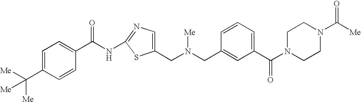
C1=C(C([Me])([Me])[Me])C=CC(C(NC2=NC=C(CN(CC3=CC(C(N4CCN(C([Me])=O)CC4)=O)=CC=C3)[Me])S2)=O)=C1
